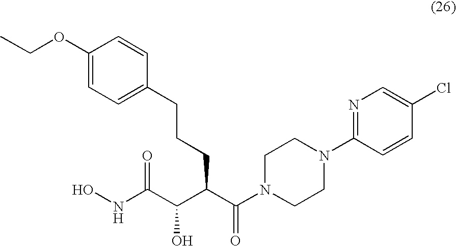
C1(OCC)=CC=C(CCCC(C(=O)N2CCN(C3=NC=C(Cl)C=C3)CC2)C(C(NO)=O)O)C=C1
